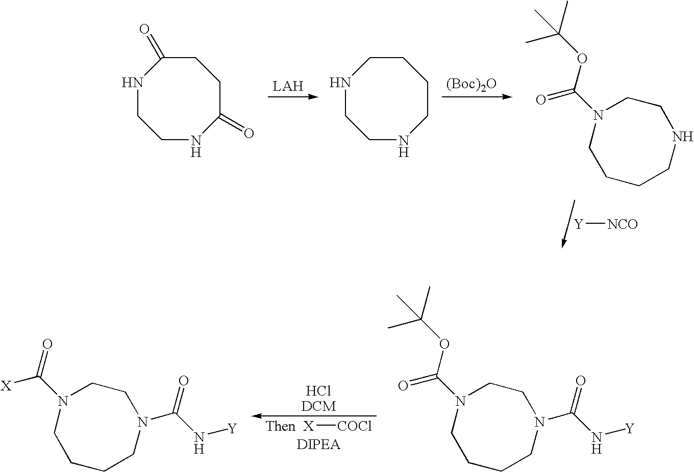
[Y][NCO].N1CCNC(=O)CCC1=O.N1CCNCCCC1.[(Boc)2O].CC(OC(=O)N1CCCCNCC1)(C)C.[X][COCl].C([X])(N1CCCCN(C(N[Y])=O)CC1)=O.C(=O)(N1CCCCN(C(N[Y])=O)CC1)OC(C)(C)C
